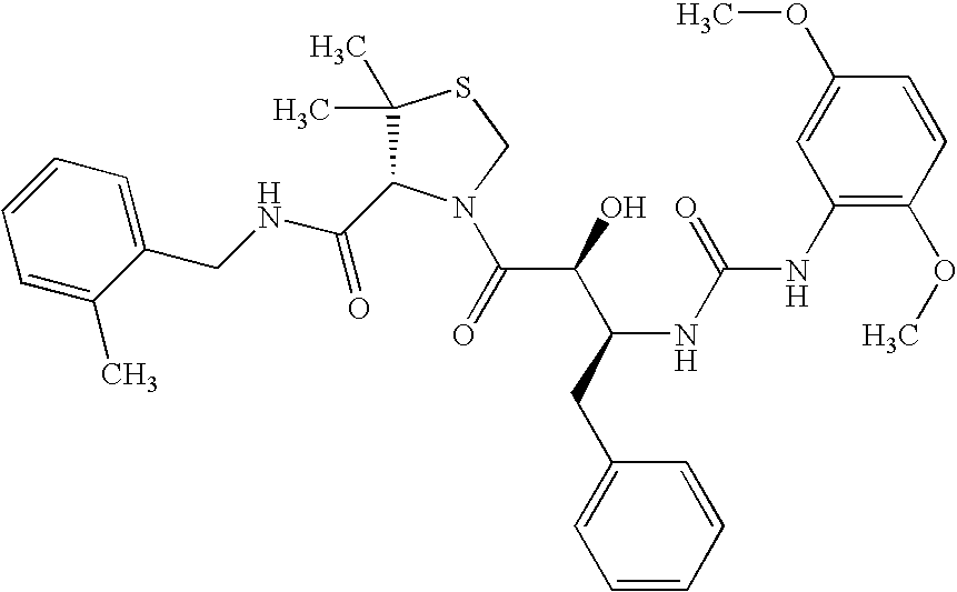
C(NCC1=CC=CC=C1C)(=O)C1C(C)(C)SCN1C(C(C(CC1=CC=CC=C1)NC(=O)NC1=C(OC)C=CC(OC)=C1)O)=O
